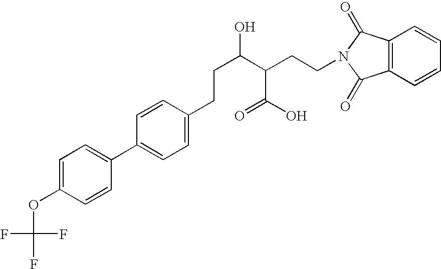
C1=C(OC(F)(F)F)C=CC(C2=CC=C(CCC(C(C(=O)O)CCN3C(=O)C4=C(C3=O)C=CC=C4)O)C=C2)=C1
